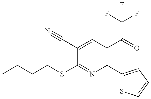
CCCCSC1=NC(C2=CC=CS2)=C(C(C(F)(F)F)=O)C=C1C#N
